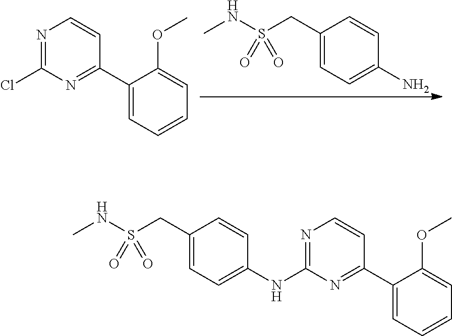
N(S(CC1=CC=C(N)C=C1)(=O)=O)C.N1=C(Cl)N=C(C2=CC=CC=C2OC)C=C1.N1=C(NC2=CC=C(CS(NC)(=O)=O)C=C2)N=C(C2=CC=CC=C2OC)C=C1
